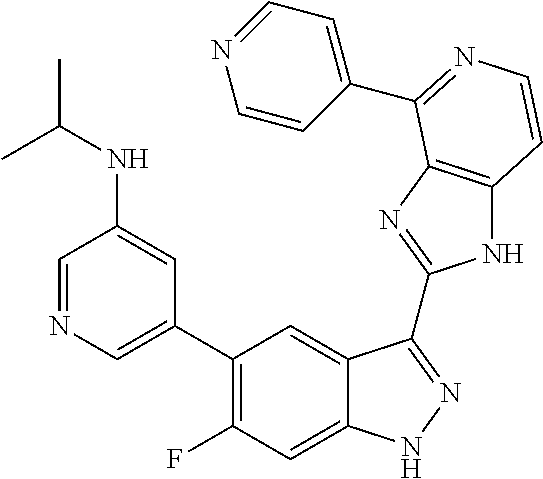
C1=C(C2=C(F)C=C3C(=C2)C(C2=NC4=C(N2)C=CN=C4C2=CC=NC=C2)=NN3)C=C(NC(C)C)C=N1
